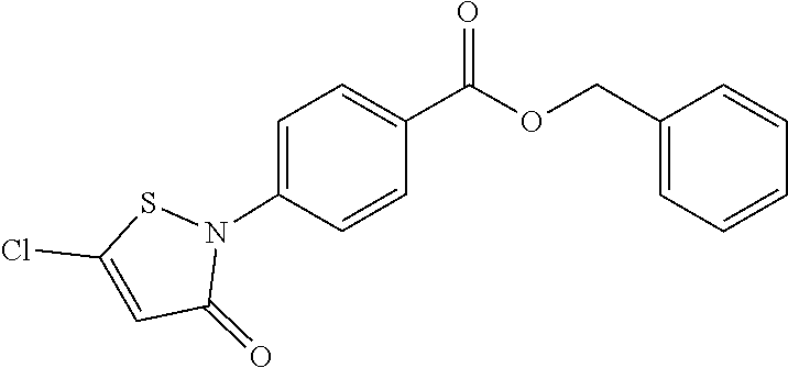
C1=C(Cl)SN(C2=CC=C(C(OCC3=CC=CC=C3)=O)C=C2)C1=O
